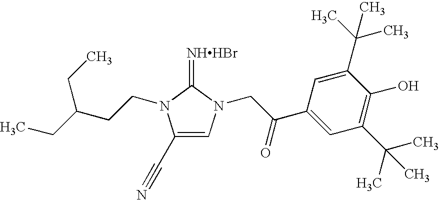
[NHHBr]=C1N(CCC(CC)CC)C(C#N)=CN1CC(C1=CC(C(C)(C)C)=C(O)C(C(C)(C)C)=C1)=O
